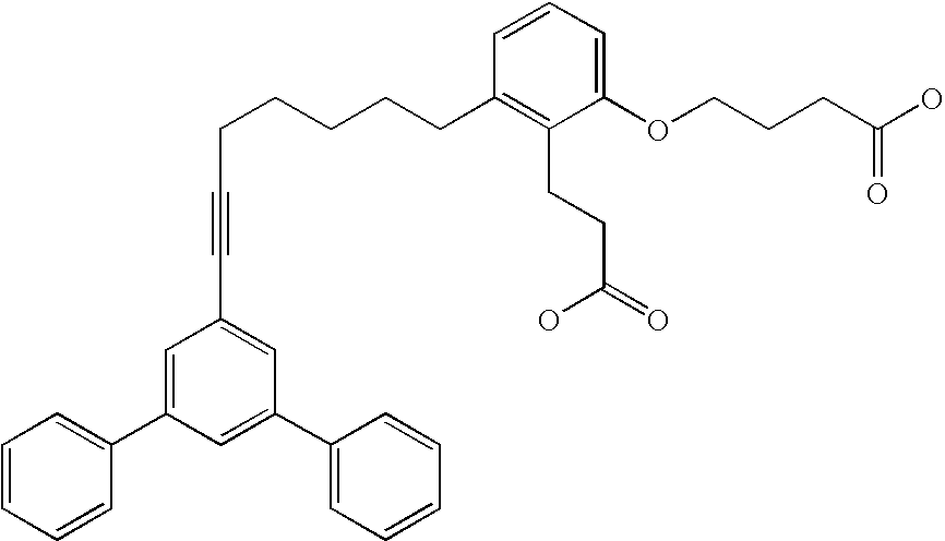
C1=CC=C(OCCCC(O)=O)C(CCC(=O)O)=C1CCCCCC#CC1=CC(C2=CC=CC=C2)=CC(C2=CC=CC=C2)=C1
